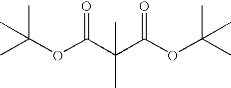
CC(OC(C(C(OC(C)(C)C)=O)(C)C)=O)(C)C
